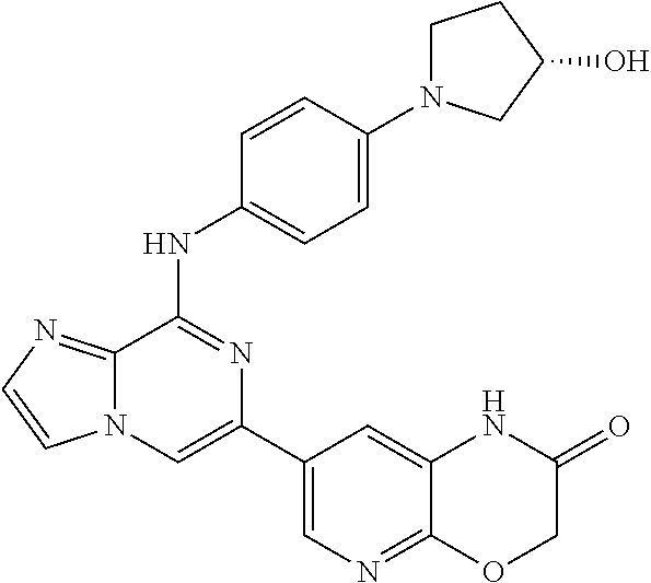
C1(C2=CN=C3C(=C2)NC(=O)CO3)=CN2C(=NC=C2)C(NC2=CC=C(N3CCC(O)C3)C=C2)=N1
